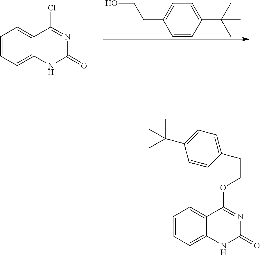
C1=CC(C(C)(C)C)=CC=C1CCO.C1=CC=C2C(=C1)C(Cl)=NC(=O)N2.C1=CC=C2C(=C1)C(OCCC1=CC=C(C(C)(C)C)C=C1)=NC(=O)N2
